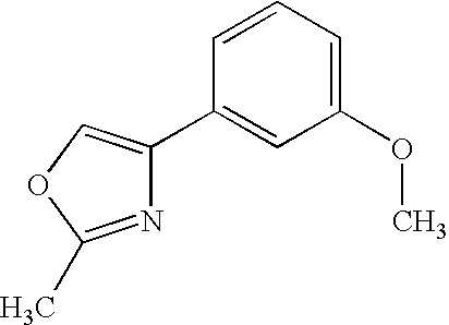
C1(C2=COC(C)=N2)=CC(OC)=CC=C1
